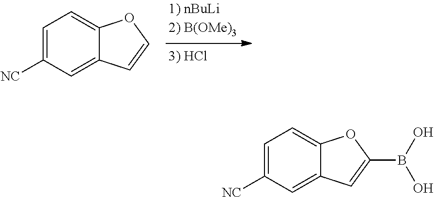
C1=C([NC])C=C2C(=C1)OC=C2.C1=C([NC])C=C2C(=C1)OC(B(O)O)=C2
